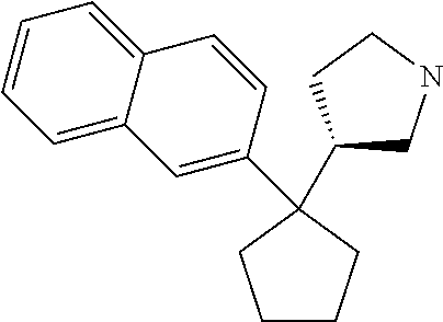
C1CCC(C2=CC3=CC=CC=C3C=C2)(C2CNCC2)C1
